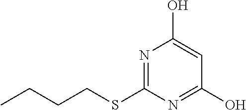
C1(SCCCC)=NC(O)=CC(O)=N1
